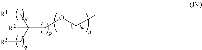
[R1]CC([R2])(C[R3])COCC
